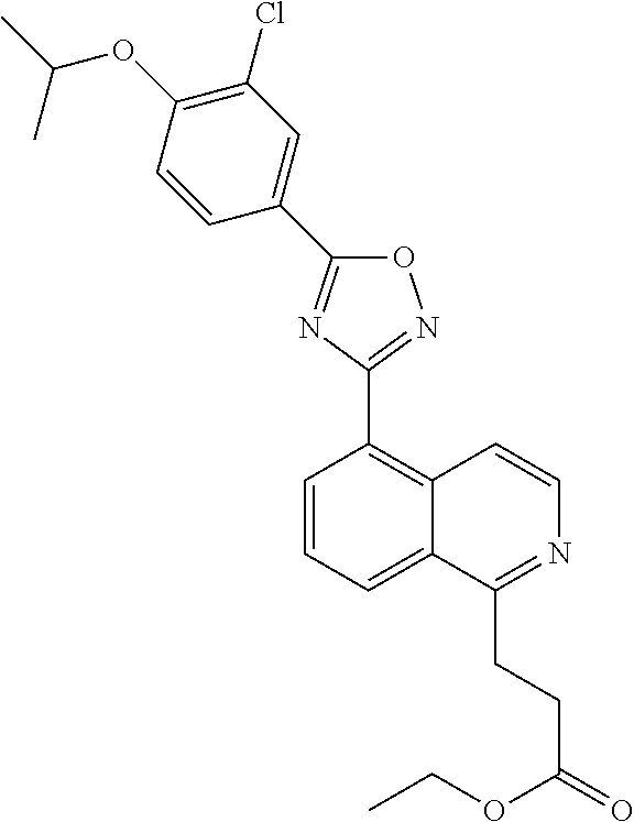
O1C(C2=CC(Cl)=C(OC(C)C)C=C2)=NC(C2=C3C(=CC=C2)C(CCC(=O)OCC)=NC=C3)=N1
